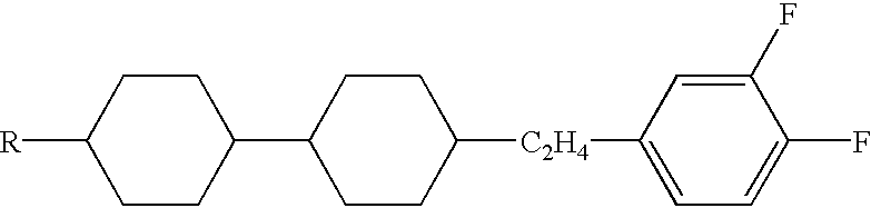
[R]C1CCC(C2CCC([C2H4]C3=CC=C(F)C(F)=C3)CC2)CC1
